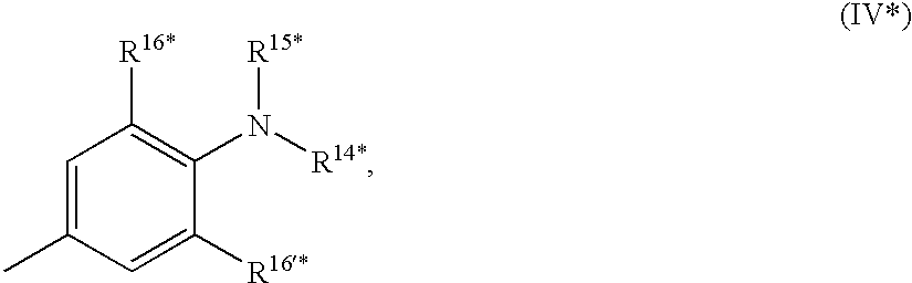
C1=C(C)C=C([R16*])C(N([R15*])[R14*])=C1[R16*]
